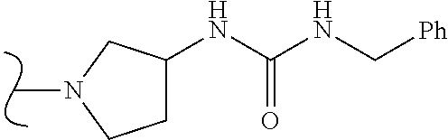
CN1CCC(NC(NC[Ph])=O)C1
